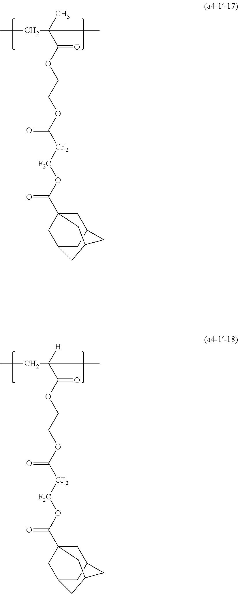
C(=O)(OCCOC([CF2][F2C]OC(=O)C12CC3CC(C1)CC(C3)C2)=O)C(C)(C)CC.C(=O)(OCCOC([CF2][F2C]OC(=O)C12CC3CC(C1)CC(C3)C2)=O)C([H])(C)CC
